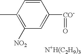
C1([NO2])=C(C)C=CC([CO-]=O)=C1.[N+H(C2H9)3]
